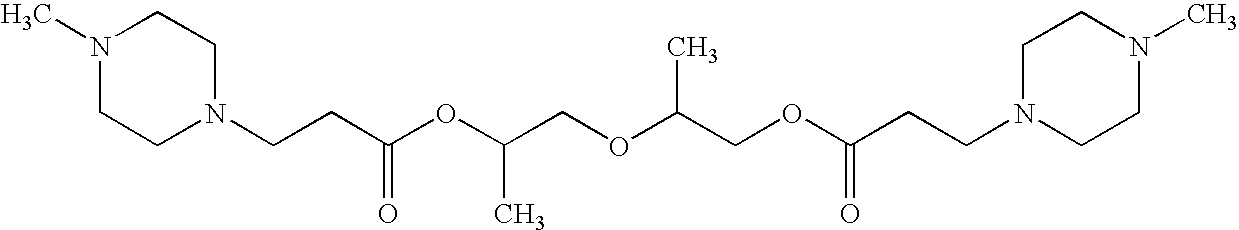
N1(CCC(OC(COC(COC(CCN2CCN(C)CC2)=O)C)C)=O)CCN(C)CC1
